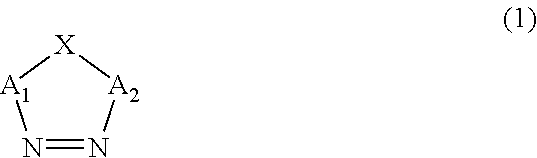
N1=N[A2][X][A1]1
